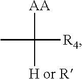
CC([AA])([H or R])[R4]
